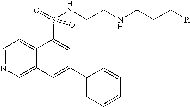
C1=NC=C2C(=C1)C(S(NCCNCCC[R])(=O)=O)=CC(C1=CC=CC=C1)=C2
